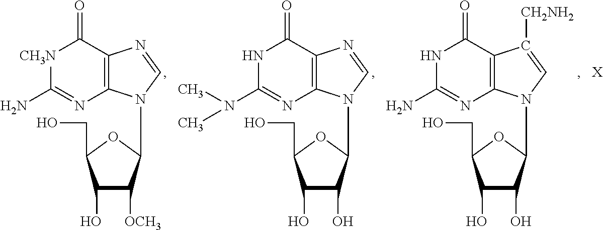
C1(O)C([OCH3])C(N2C3=C(N=C2)C(=O)[CH3N]C(N)=N3)OC1CO.C1(O)C(O)C(N2C3=C(N=C2)C(=O)NC(N(C)C)=N3)OC1CO.C1(O)C(O)C(N2C3=C(C([CH2NH2])=C2)C(=O)NC(N)=N3)OC1CO.[X]
